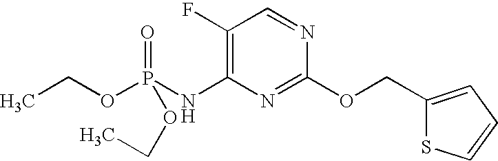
C1(F)=C(NP(OCC)(=O)OCC)N=C(OCC2=CC=CS2)N=C1
